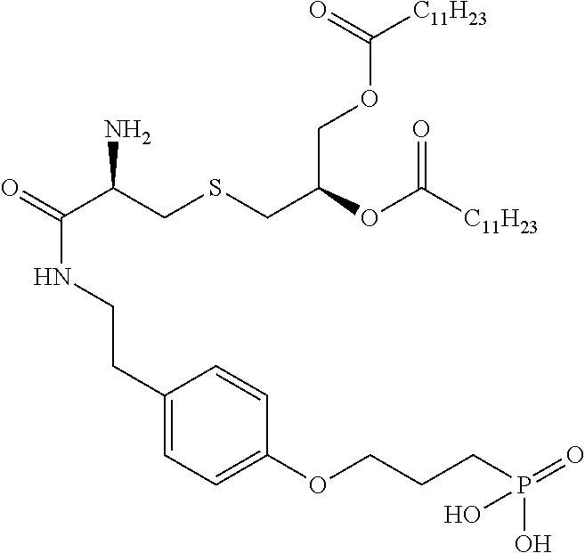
O=C(C(CSCC(OC([C11H23])=O)COC([C11H23])=O)N)NCCC1=CC=C(OCCCP(=O)(O)O)C=C1
